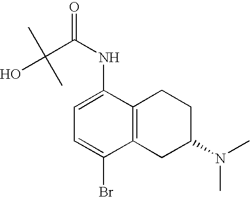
C1=C(NC(C(O)(C)C)=O)C2=C(C(Br)=C1)CC(N(C)C)CC2
